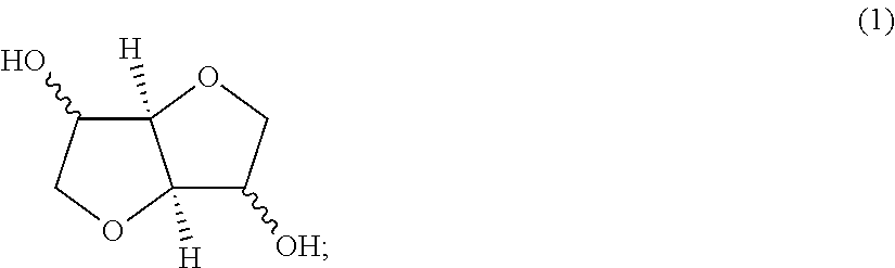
C12([H])C(O)COC1([H])C([OH])CO2
